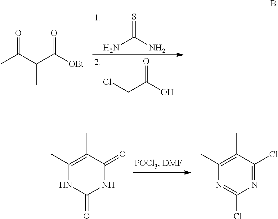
C1(C)=C(C)C(=O)NC(=O)N1.C1(C)=C(C)C(Cl)=NC(Cl)=N1.C(C(C([OEt])=O)C)(C)=O.NC(N)=S.ClCC(=O)O.B
